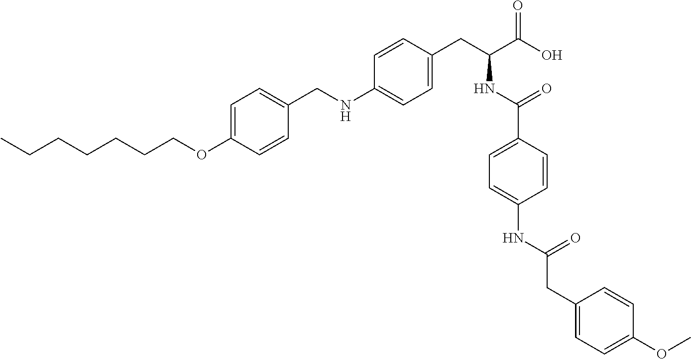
C(NC1=CC=C(CC(C(O)=O)NC(C2=CC=C(NC(CC3=CC=C(OC)C=C3)=O)C=C2)=O)C=C1)C1=CC=C(OCCCCCCC)C=C1
